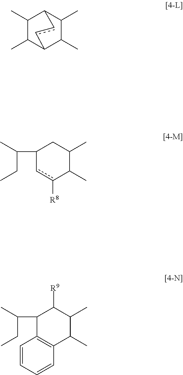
C1(C)C(C)C2C(C)C(C)C1cc2.C1(C(CC)C)cc([R8])C(C)C(C)C1.C1(C(CC)C)C2=C(C(C)C(C)C1[R9])C=CC=C2
